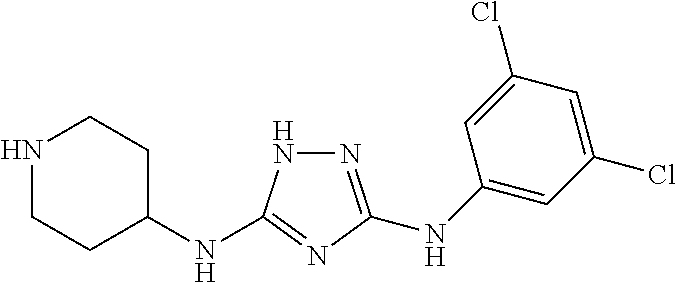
N1=C(NC2=CC(Cl)=CC(Cl)=C2)N=C(NC2CCNCC2)N1
